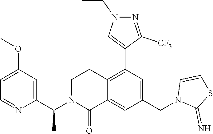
C12=C(C3=CN(CC)N=C3[CF3])C=C(CN3C(=N)SC=C3)C=C1C(=O)N(C(C1=CC(OC)=CC=N1)C)CC2
